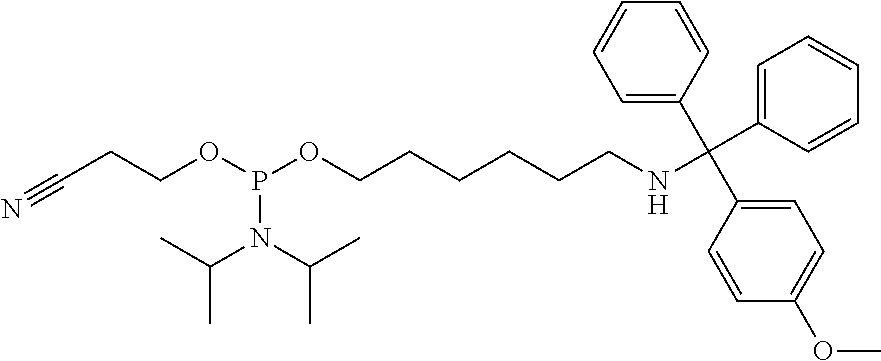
C(CCOP(OCCCCCCNC(C1=CC=CC=C1)(C1=CC=CC=C1)C1=CC=C(OC)C=C1)N(C(C)C)C(C)C)#N
